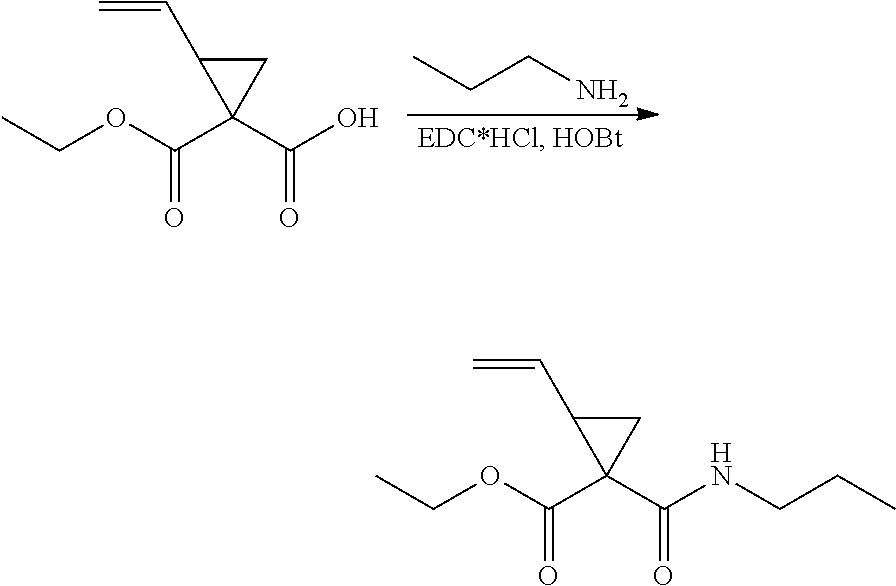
C(OC(C1(C(O)=O)CC1C=C)=O)C.C(CN)C.C(OC(C1(C(NCCC)=O)CC1C=C)=O)C
